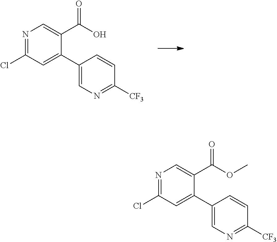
N1=C(Cl)C=C(C2=CN=C([CF3])C=C2)C(C(O)=O)=C1.N1=C(Cl)C=C(C2=CN=C([CF3])C=C2)C(C(OC)=O)=C1
